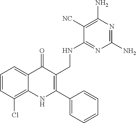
C1=CC(Cl)=C2C(=C1)C(=O)C(CNC1=NC(N)=NC(N)=C1[NC])=C(C1=CC=CC=C1)N2
